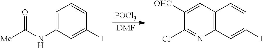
[POCl3].[DMF].C1=C(NC([Me])=O)C=C(I)C=C1.C12=C(C=C([OHC])C(Cl)=N1)C=CC(I)=C2
